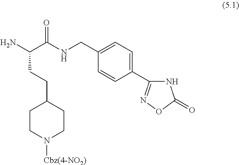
C(C(NCC1=CC=C(C2=NOC(=O)N2)C=C1)=O)(N)CCC1CCN([Cbz(4-NO2)])CC1
